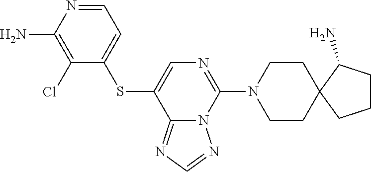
C1CN(C2=NC=C(SC3=CC=NC(N)=C3Cl)C3=NC=NN23)CCC12C(N)CCC2
